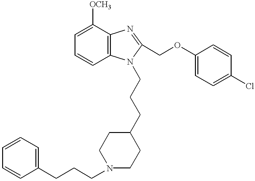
C1=C([OCH3])C2=C(C=C1)N(CCCC1CCN(CCCC3=CC=CC=C3)CC1)C(COC1=CC=C(Cl)C=C1)=N2
